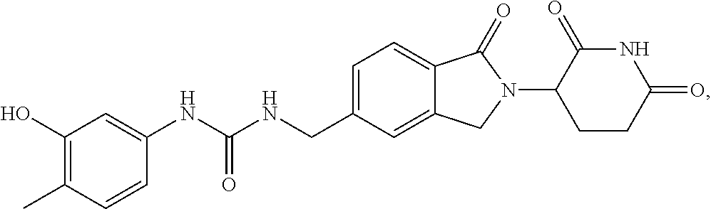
CC1=C(O)C=C(NC(NCC2=CC=C3C(=C2)CN(C2CCC(=O)NC2=O)C3=O)=O)C=C1
